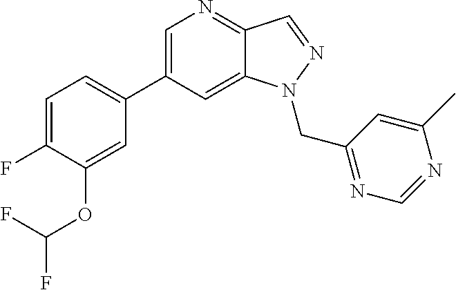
C1(C2=CC=C(F)C(OC(F)F)=C2)=CN=C2C(=C1)N(CC1=NC=NC(C)=C1)N=C2
